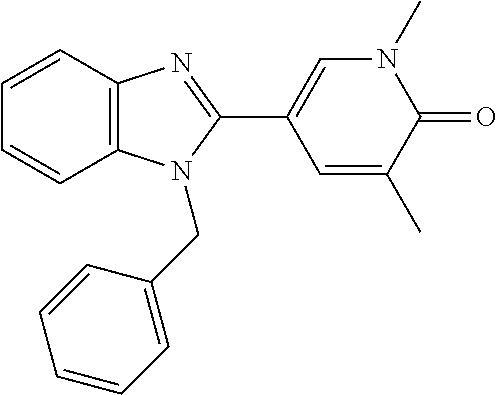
C1=CC2=C(C=C1)N=C(C1=CN(C)C(=O)C(C)=C1)N2CC1=CC=CC=C1
